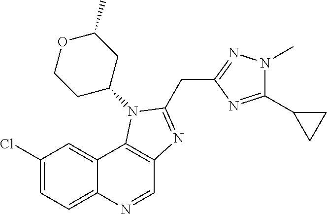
C1(Cl)=CC=C2C(=C1)C1=C(C=N2)N=C(CC2=NN(C)C(C3CC3)=N2)N1C1CC(C)OCC1
